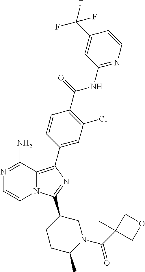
N12C(=C(C3=CC(Cl)=C(C(=O)NC4=NC=CC(C(F)(F)F)=C4)C=C3)N=C1C1CCC(C)N(C(C3(C)COC3)=O)C1)C(N)=NC=C2
